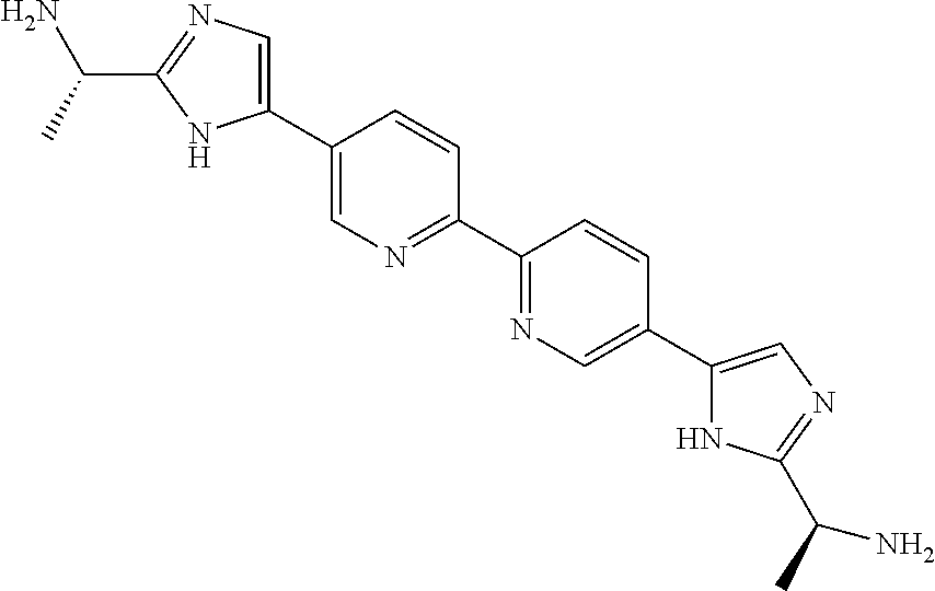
C1(C2=NC=C(C3=CN=C(C(N)C)N3)C=C2)=NC=C(C2=CN=C(C(N)C)N2)C=C1
